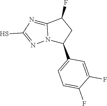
C1=C(C2CC(F)C3=NC(S)=NN23)C=C(F)C(F)=C1
